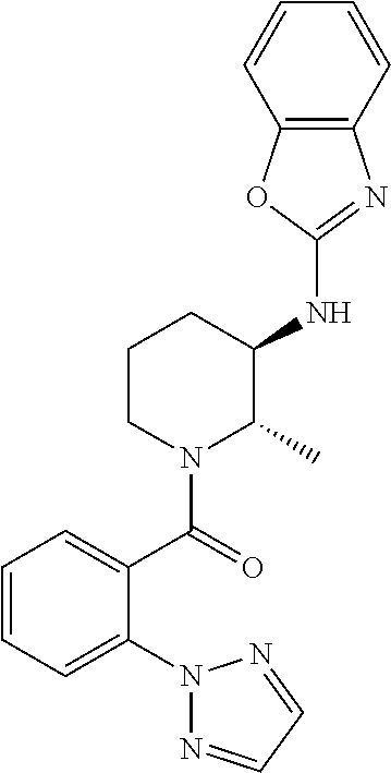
N1(C2=CC=CC=C2C(N2C(C)C(NC3=NC4=C(O3)C=CC=C4)CCC2)=O)N=CC=N1
